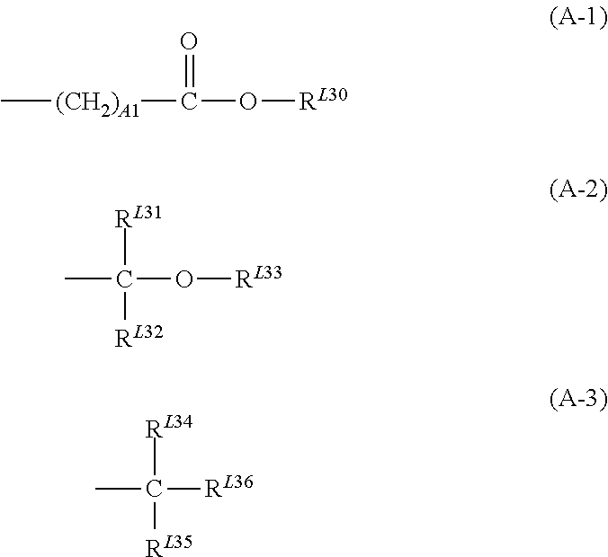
C[(CH2)A1]C(O[RL30])=O.C(O[RL33])([RL31])(C)[RL32].C([RL36])([RL34])(C)[RL35]
